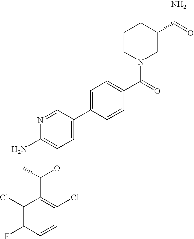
C1(Cl)=C(F)C=CC(Cl)=C1C(C)OC1=C(N)N=CC(C2=CC=C(C(=O)N3CC(C(=O)N)CCC3)C=C2)=C1
